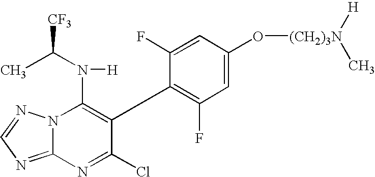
C12=NC=NN1C(N(C(C)[CF3])[H])=C(C1=C(F)C=C(O[(CH2)3N]([H])C)C=C1F)C(Cl)=N2
